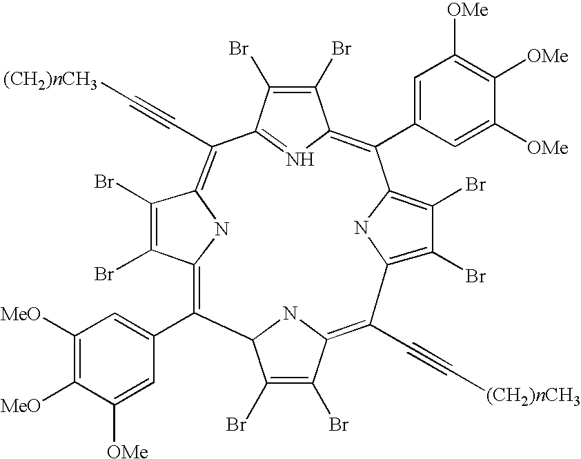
C12C(Br)=C(Br)C(=C(C#C[(CH2)nCH3])C3=C(Br)C(Br)=C(N3)C(C3=CC([OMe])=C([OMe])C([OMe])=C3)=C3C(Br)=C(Br)C(=N3)C(C#C[(CH2)nCH3])=C3C(Br)=C(Br)C(=C1C1=CC([MeO])=C([MeO])C([OMe])=C1)N3)N2
